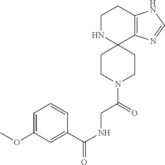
C1NC2(C3=C(C1)NC=N3)CCN(C(=O)CNC(=O)C1=CC(OC)=CC=C1)CC2
